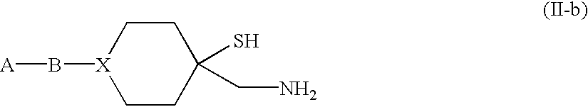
C1CC(CN)(S)CC[X]1B[A]
